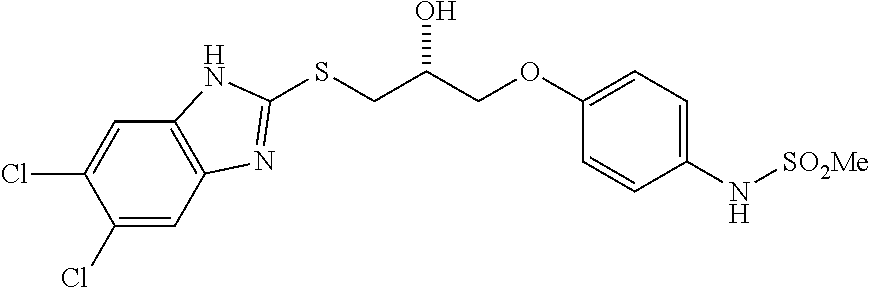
C1(Cl)=CC2=C(C=C1Cl)NC(SCC(COC1=CC=C(N[SO2Me])C=C1)O)=N2
